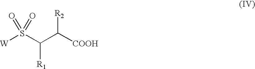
S(C(C([COOH])[R2])[R1])([W])(=O)=O
